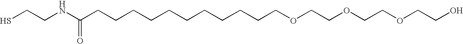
SCCNC(CCCCCCCCCCCOCCOCCOCCO)=O
